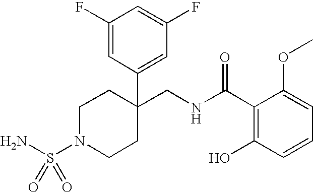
C1N(S(N)(=O)=O)CCC(CNC(C2=C(O)C=CC=C2OC)=O)(C2=CC(F)=CC(F)=C2)C1
